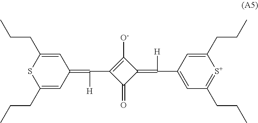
C1(CCC)=CC(=C(C2=C([O-])C(=C(C3=CC(CCC)=[S+]C(CCC)=C3)[H])C2=O)[H])C=C(CCC)S1
